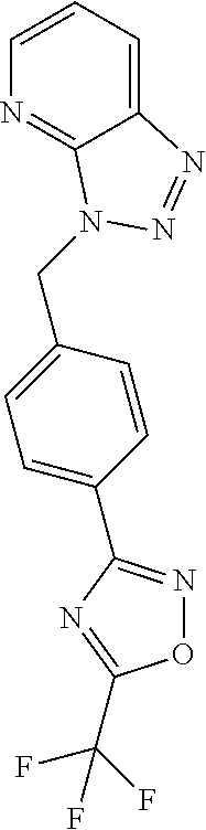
C12=CC=CN=C1N(CC1=CC=C(C3=NOC(C(F)(F)F)=N3)C=C1)N=N2
